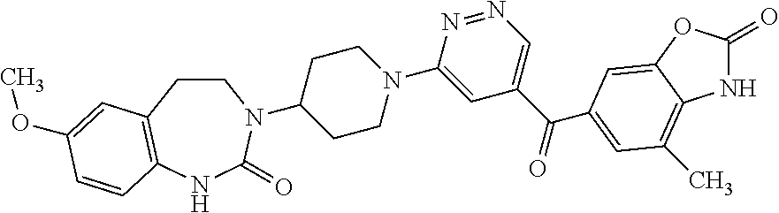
N1C(=O)OC2=CC(C(C3=CN=NC(N4CCC(N5CCC6=C(NC5=O)C=CC(OC)=C6)CC4)=C3)=O)=CC(C)=C12
